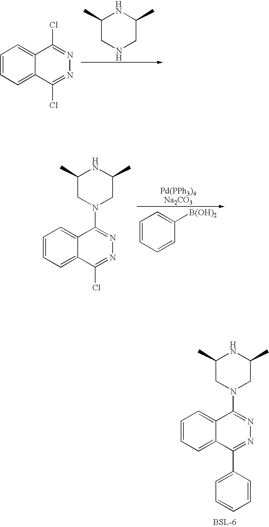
C1=CC=C2C(=C1)C(Cl)=NN=C2Cl.C1(C)CNCC(C)N1.C1=CC=CC([B(OH)2])=C1.[Pd(PPh3)4Na2CO3].C1=CC=C2C(=C1)C(N1CC(C)NC(C)C1)=NN=C2Cl.C12=CC=CC=C1C(C1=CC=CC=C1)=NN=C2N1CC(C)NC(C)C1
